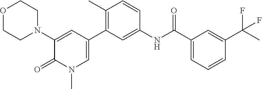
O1CCN(C2=CC(C3=C(C)C=CC(NC(C4=CC=CC(C(C)(F)F)=C4)=O)=C3)=CN(C)C2=O)CC1
